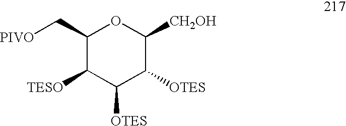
C1(C[PIVO])C([TESO])C([OTES])C([OTES])C([CH2OH])O1
